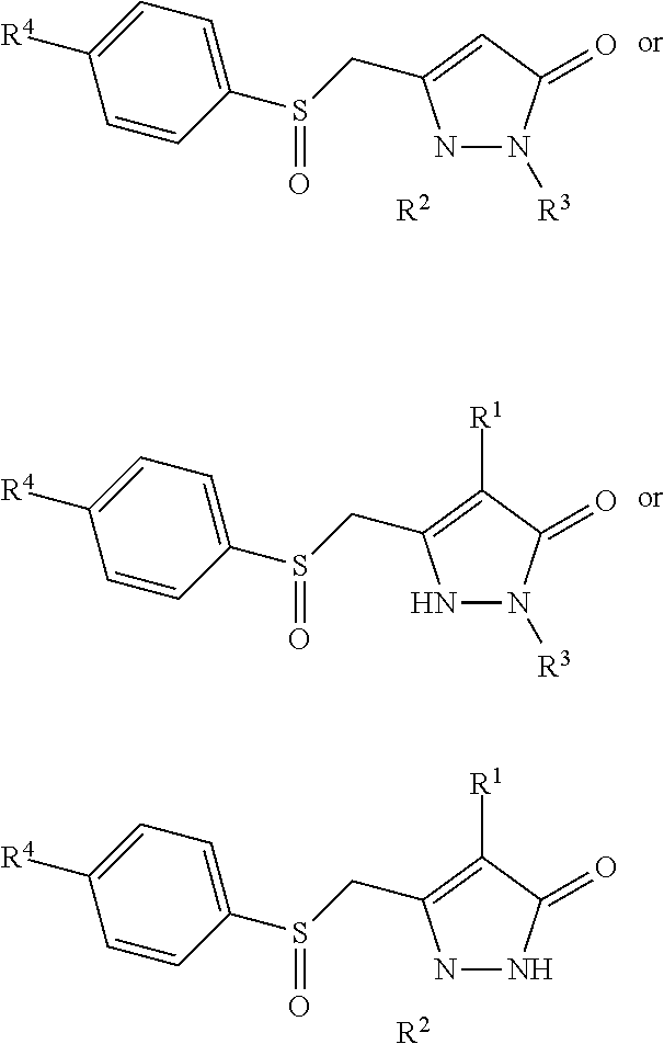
N1N([R3])C(=O)C=C1CS(=O)C1=CC=C([R4])C=C1.[R2].N1N([R3])C(=O)C([R1])=C1CS(=O)C1=CC=C([R4])C=C1.N1NC(=O)C([R1])=C1CS(=O)C1=CC=C([R4])C=C1.[R2]
